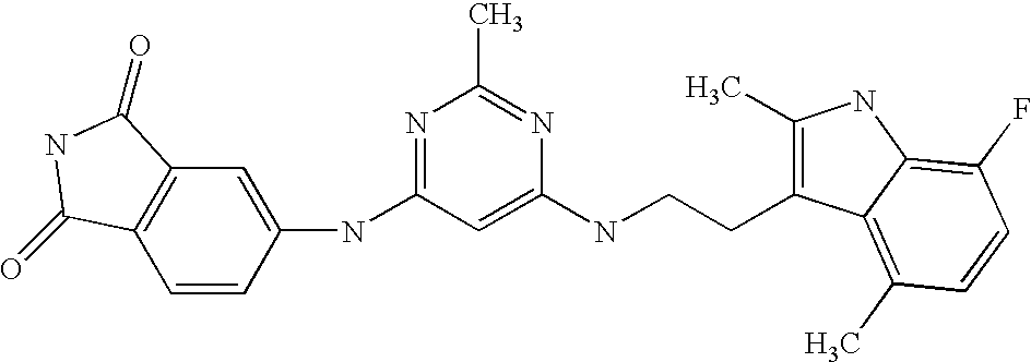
N1=C(NC2=CC3=C(C=C2)C(=O)NC3=O)C=C(NCCC2=C(C)NC3=C(F)C=CC(C)=C23)N=C1C
